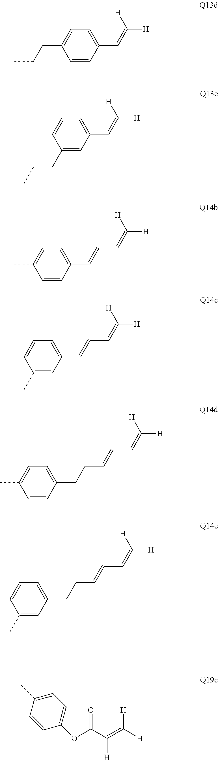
C1(CCC)=CC=C(C=C([H])[H])C=C1.C1=CC=C(C=C([H])[H])C=C1CCC.CC1=CC=C(C=CC=C([H])[H])C=C1.C1=CC=C(C=CC=C([H])[H])C=C1C.CC1=CC=C(CCC=CC=C([H])[H])C=C1.C1=CC=C(CCC=CC=C([H])[H])C=C1C.C1(C)=CC=C(OC(=O)C([H])=C([H])[H])C=C1
